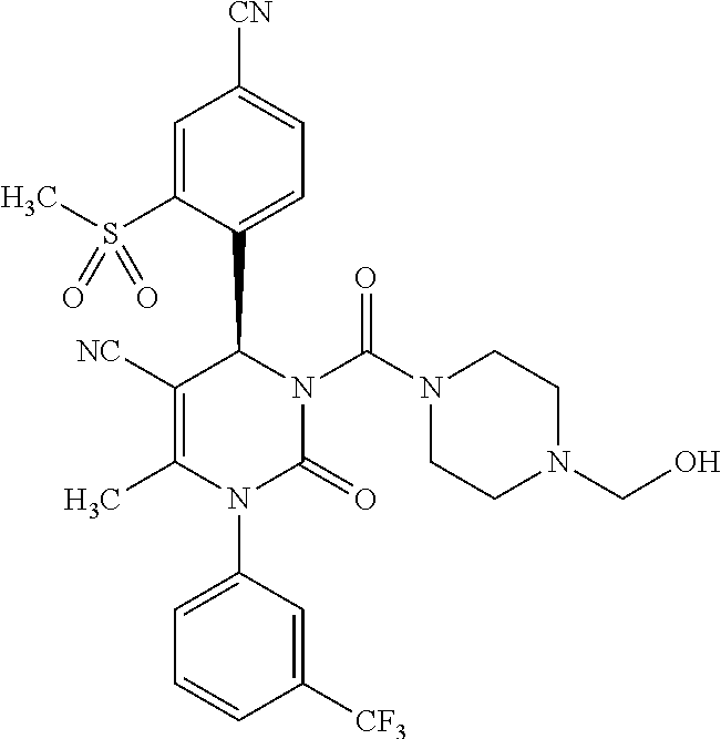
C1=C(S(C)(=O)=O)C(C2C([NC])=C(C)N(C3=CC=CC([CF3])=C3)C(=O)N2C(N2CCN(CO)CC2)=O)=CC=C1[CN]
